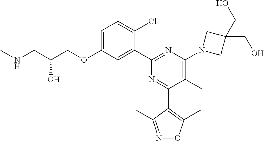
C1=C(OCC(CNC)O)C=C(C2=NC(N3CC(CO)(CO)C3)=C(C)C(C3=C(C)ON=C3C)=N2)C(Cl)=C1
